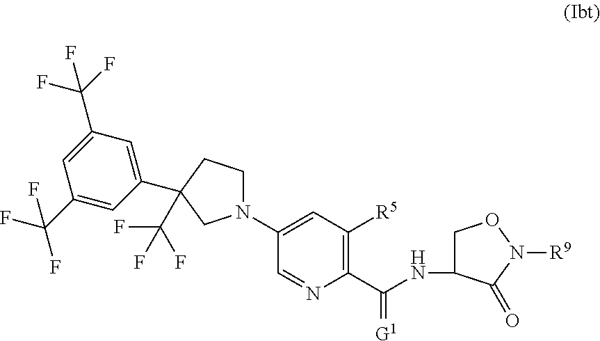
C(NC1CON([R9])C1=O)(C1=C([R5])C=C(N2CCC(C3=CC(C(F)(F)F)=CC(C(F)(F)F)=C3)(C(F)(F)F)C2)C=N1)=[G1]
